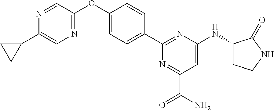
C1=C(OC2=NC=C(C3CC3)N=C2)C=CC(C2=NC(NC3CCNC3=O)=CC(C(=O)N)=N2)=C1
